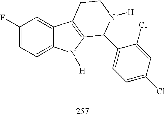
C1(F)=CC=C2C(=C1)C1=C(N2[H])C(C2=CC=C(Cl)C=C2Cl)N([H])CC1
